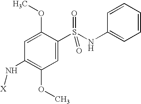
C1(N[X])=C(OC)C=C(S(=O)(=O)NC2=CC=CC=C2)C(OC)=C1
